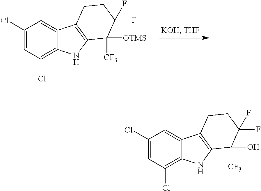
C1(Cl)=CC(Cl)=C2C(=C1)C1=C(N2)C([OTMS])([CF3])C(F)(F)CC1.C1(Cl)=CC(Cl)=C2C(=C1)C1=C(N2)C(O)([CF3])C(F)(F)CC1
